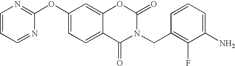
C1(OC2=NC=CC=N2)=CC=C2C(=C1)OC(=O)N(CC1=C(F)C(N)=CC=C1)C2=O
